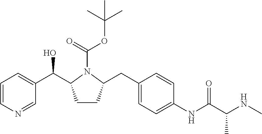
C1=CN=CC(C(O)C2CCC(CC3=CC=C(NC(=O)C(C)NC)C=C3)N2C(=O)OC(C)(C)C)=C1
